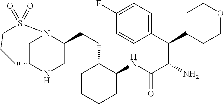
C(C(N)C(C1=CC=C(F)C=C1)C1CCOCC1)(=O)NC1C(CCC2CNC3CN2S(=O)(=O)CCC3)CCCC1
